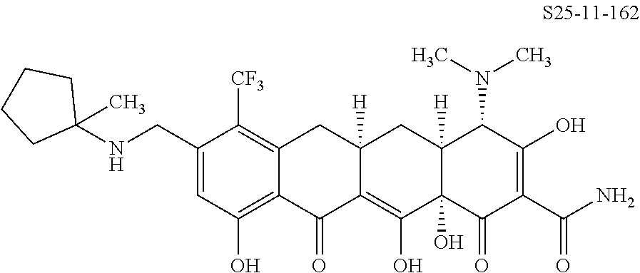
C1(CNC2(C)CCCC2)=CC(O)=C2C(=C1[CF3])CC1([H])C(=C(O)C3(O)C([H])(C1)C(N(C)C)C(O)=C(C(N)=O)C3=O)C2=O
